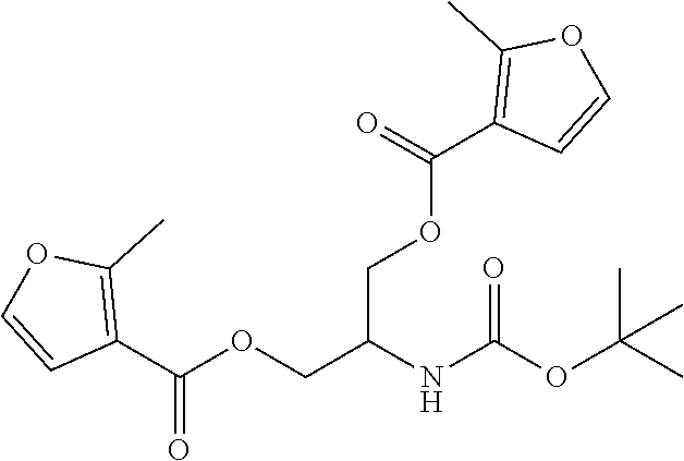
C1(C(OCC(COC(=O)C2=C(C)OC=C2)NC(=O)OC(C)(C)C)=O)=C(C)OC=C1
